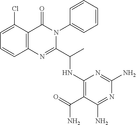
C1=C(Cl)C2=C(C=C1)N=C(C(C)NC1=C(C(=O)N)C(N)=NC(N)=N1)N(C1=CC=CC=C1)C2=O
